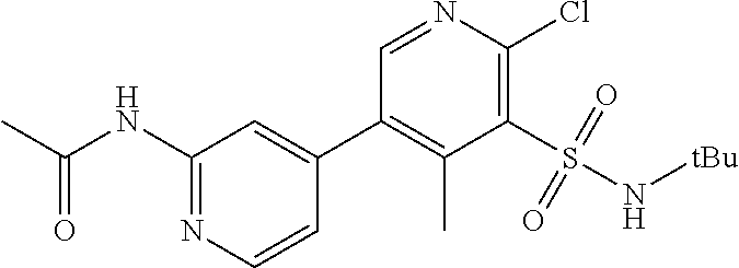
C1(NC(C)=O)=NC=CC(C2=C(C)C(S(N[tBu])(=O)=O)=C(Cl)N=C2)=C1
